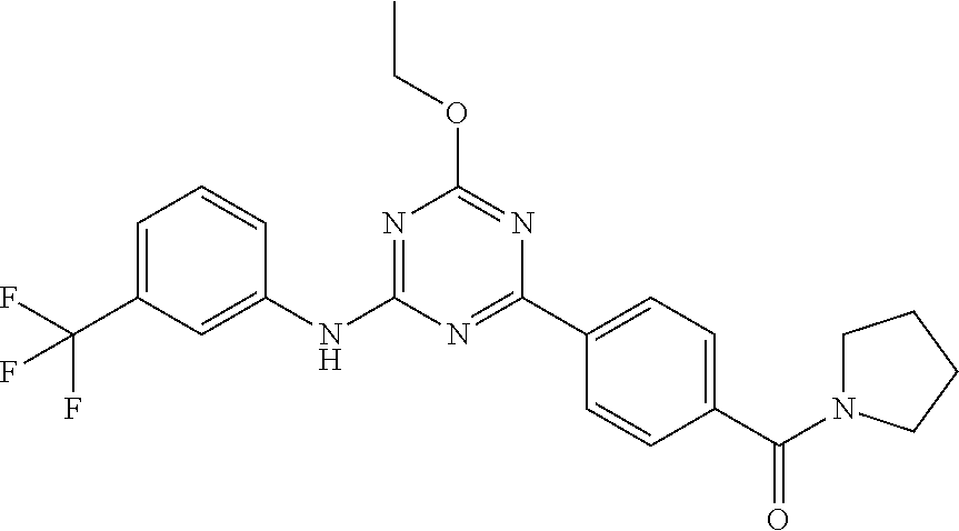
N1=C(C2=CC=C(C(=O)N3CCCC3)C=C2)N=C(OCC)N=C1NC1=CC(C(F)(F)F)=CC=C1
